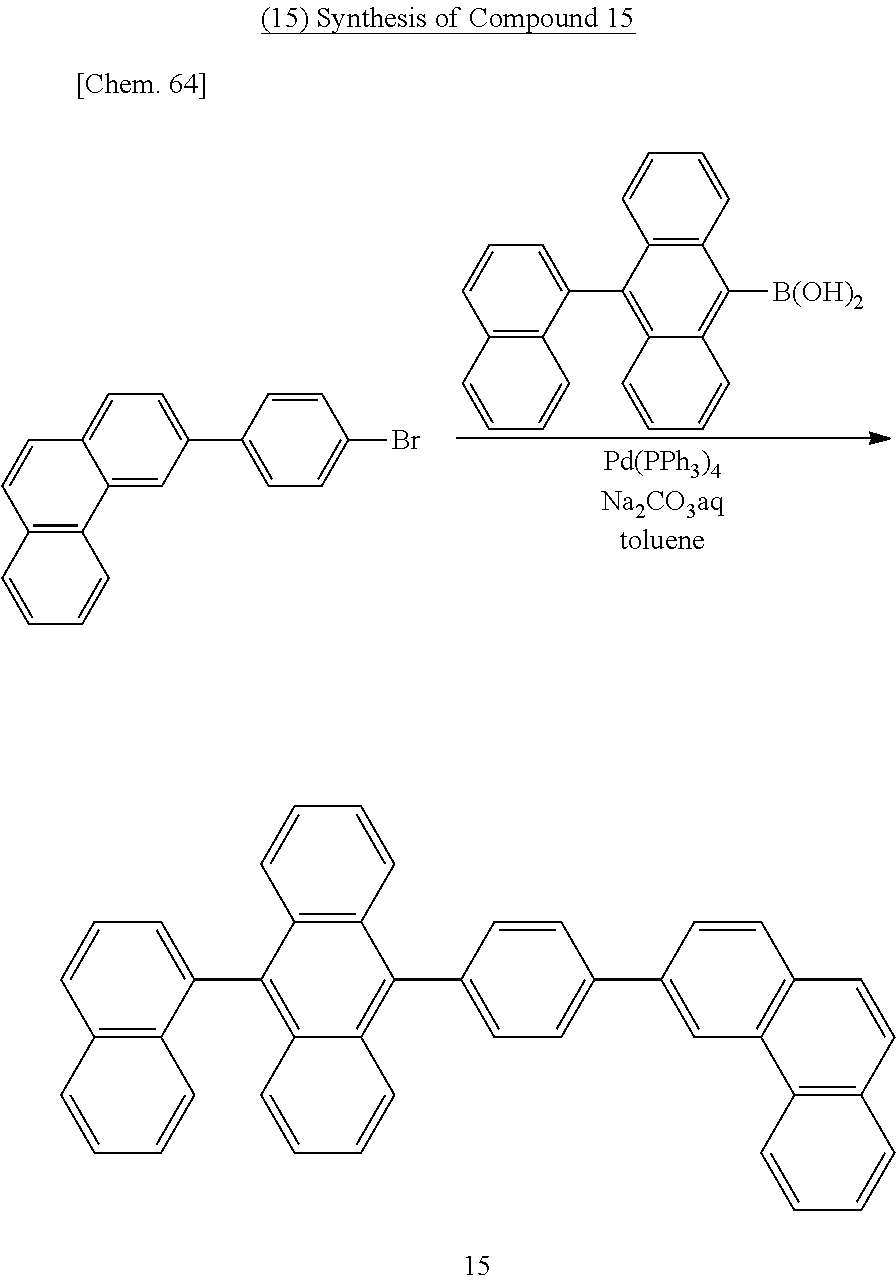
C12=C(C=CC=C1)C(C1=CC=C(C3=CC4=C(C=C3)C=CC3=C4C=CC=C3)C=C1)=C1C(=C2C2=CC=CC3=C2C=CC=C3)C=CC=C1.C12=CC(C3=CC=C(Br)C=C3)=CC=C1C=CC1=C2C=CC=C1.C12=C(C=CC=C1)C([B(OH)2])=C1C(=C2C2=CC=CC3=C2C=CC=C3)C=CC=C1.[Pd(PPh3)4Na2CO3aqtoluene]
